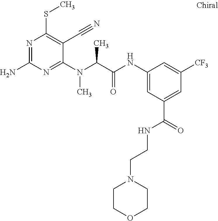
C1(N(C(C(NC2=CC(C(NCCN3CCOCC3)=O)=CC([CF3])=C2)=O)C)C)=NC(N)=NC(SC)=C1C#N
